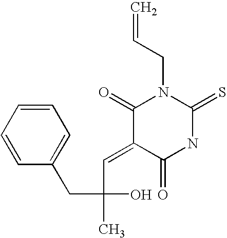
O=C1C(=CC(C)(O)CC2=CC=CC=C2)C(=O)N(CC=C)C(=S)N1
